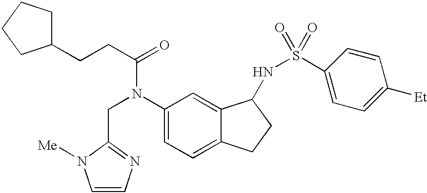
C1C(CCC(=O)N(C2=CC=C3C(=C2)C(NS(=O)(=O)C2=CC=C([Et])C=C2)CC3)CC2=NC=CN2[Me])CCC1
